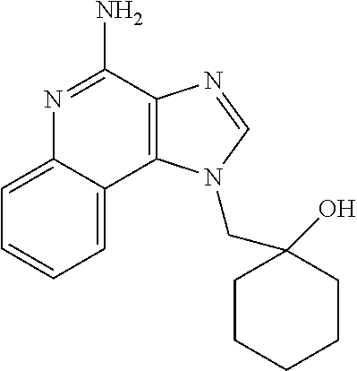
C1=CC=C2C(=C1)N=C(N)C1=C2N(CC2(O)CCCCC2)C=N1
